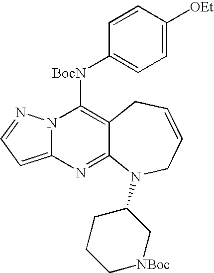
N12C(=CC=N1)N=C1C(=C2[BocN]C2=CC=C([OEt])C=C2)CC=CCN1C1CCC[NBoc]C1
